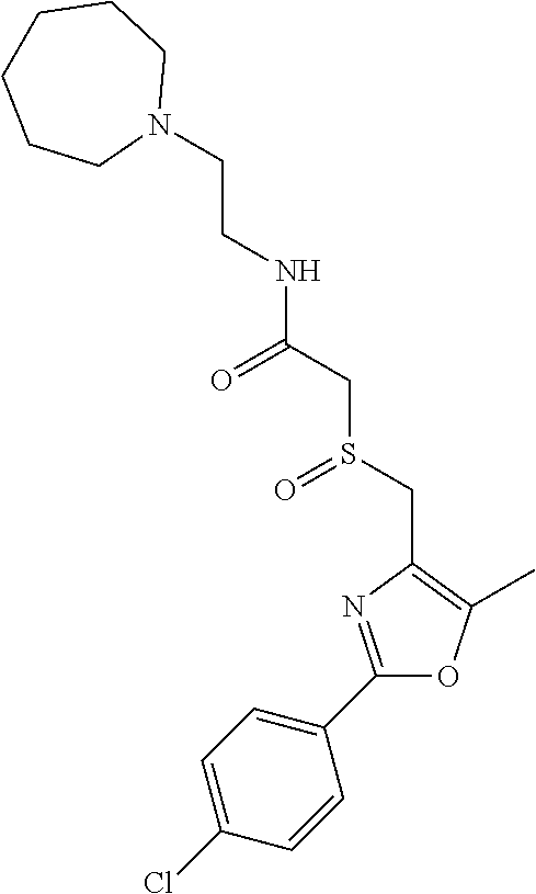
C(CN1CCCCCC1)NC(CS(CC1=C(C)OC(C2=CC=C(Cl)C=C2)=N1)=O)=O
